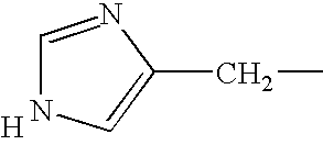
C1=NC(CC)=CN1.[H]
